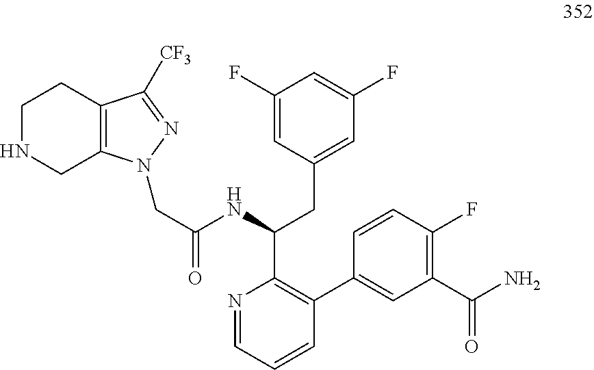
C(C(=O)NC(CC1=CC(F)=CC(F)=C1)C1=C(C2=CC(C(N)=O)=C(F)C=C2)C=CC=N1)N1C2=C(C([CF3])=N1)CCNC2
